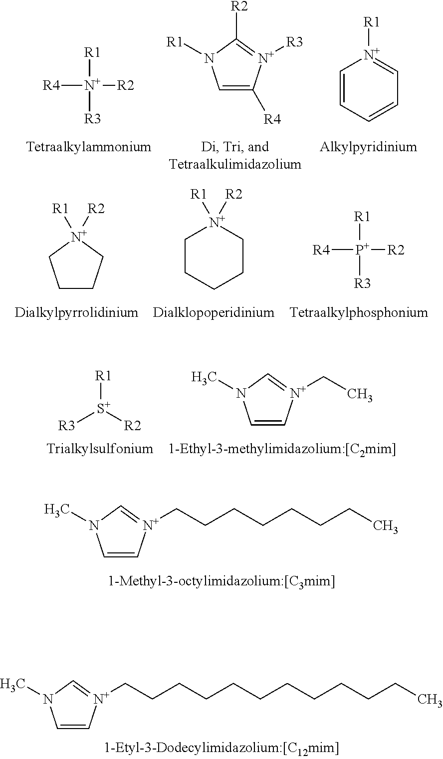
[R4][N+]([R1])([R2])[R3].C1=C([R4])[N+]([R3])=C([R2])N1[R1].C1=CC=CC=[N+]1[R1].C1CC[N+]([R1])([R2])C1.C1CCCC[N+]1([R2])[R1].[R4][P+]([R1])([R2])[R3].C1=C[N+](CCCCCCCC)=CN1C.[R3][S+]([R1])[R2].C1=C[N+](CC)=CN1C.C1=C[N+](CCCCCCCCCCCC)=CN1C
